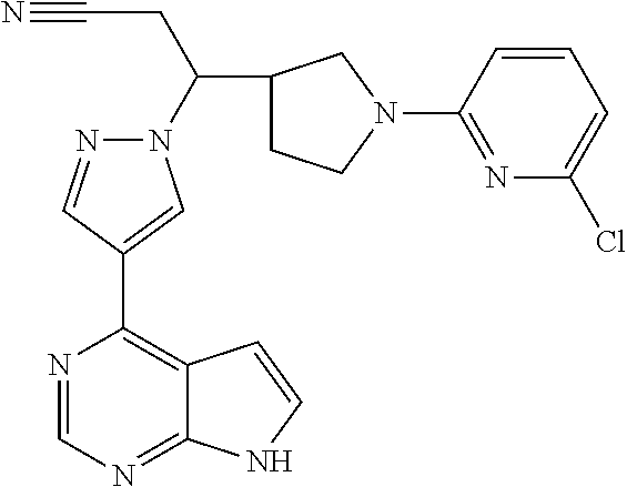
C1=CC=C(Cl)N=C1N1CCC(C(CC#N)N2N=CC(C3=C4C(=NC=N3)NC=C4)=C2)C1
